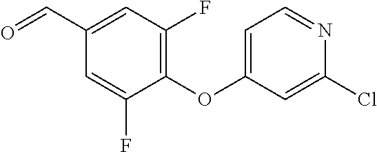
C1=C(F)C(OC2=CC=NC(Cl)=C2)=C(F)C=C1C=O
